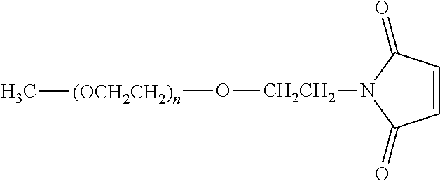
[(OCH2CH2)n](O[CH2CH2]N1C(=O)C=CC1=O)C
